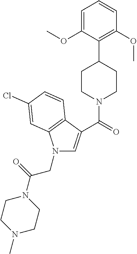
N1(CC(N2CCN(C)CC2)=O)C=C(C(=O)N2CCC(C3=C(OC)C=CC=C3OC)CC2)C2=C1C=C(Cl)C=C2
